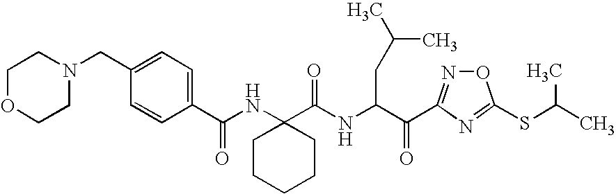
C(C1=CC=C(C(NC2(C(NC(C(=O)C3=NOC(SC(C)C)=N3)CC(C)C)=O)CCCCC2)=O)C=C1)N1CCOCC1
